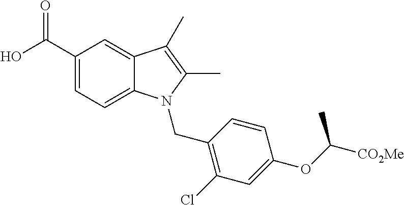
C1(C(O)=O)=CC=C2C(=C1)C(C)=C(C)N2CC1=C(Cl)C=C(OC([CO2Me])C)C=C1
